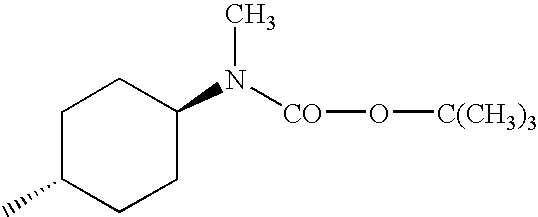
C1C(C)CCC(N([CO]O[C(CH3)3])C)C1
